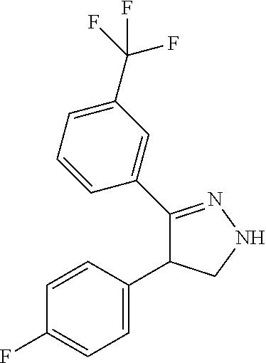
C1=C(C2C(C3=CC(C(F)(F)F)=CC=C3)=NNC2)C=CC(F)=C1
